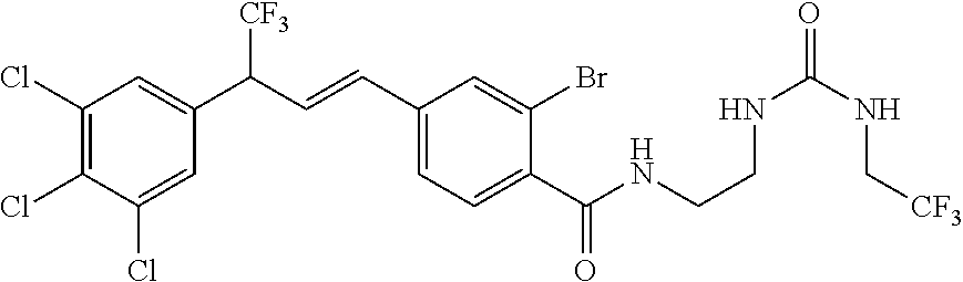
C1(Cl)=C(Cl)C(Cl)=CC(C(C=CC2=CC=C(C(NCCNC(=O)NC[CF3])=O)C(Br)=C2)[CF3])=C1
